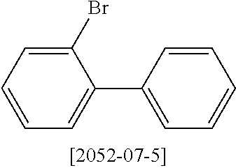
C1=CC=C(Br)C(C2=CC=CC=C2)=C1
